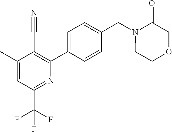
C1(C)=CC(C(F)(F)F)=NC(C2=CC=C(CN3CCOCC3=O)C=C2)=C1C#N
